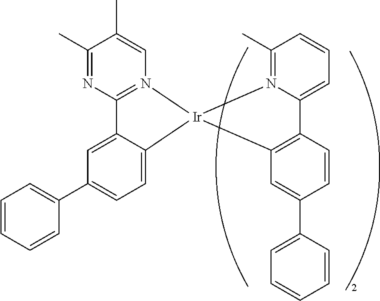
C12=N(C=C(C)C(C)=N1)[Ir]1(C3=CC=C(C4=CC=CC=C4)C=C23)C2=C(C3=CC=CC(C)=N31)C=CC(C1=CC=CC=C1)=C2
